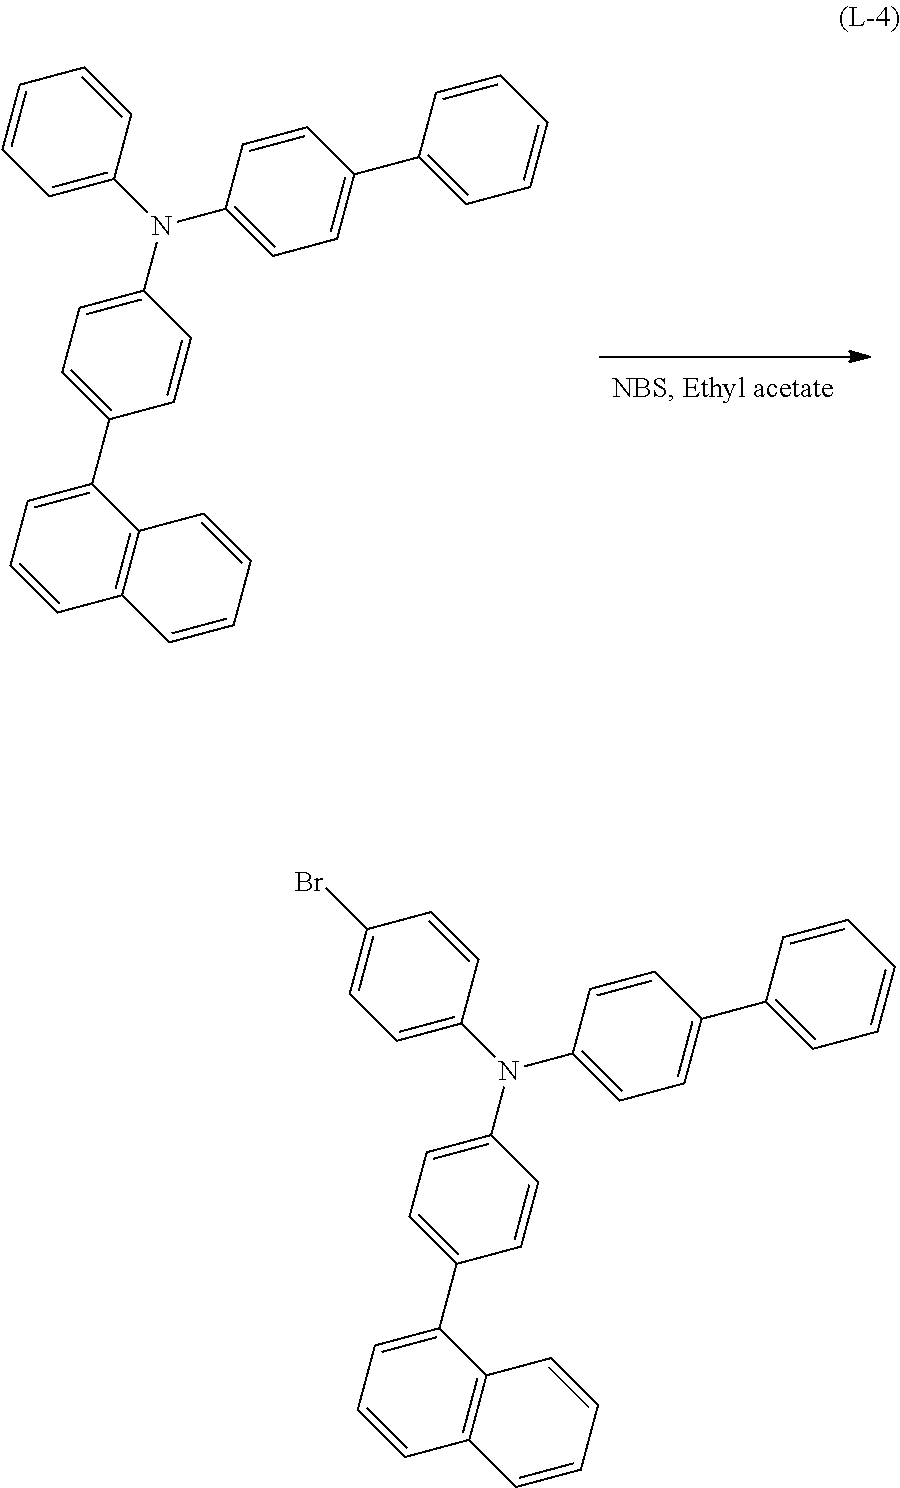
C1=C(N(C2=CC=C(C3=CC=CC=C3)C=C2)C2=CC=C(C3=CC=CC4=C3C=CC=C4)C=C2)C=CC(Br)=C1.C1=C(N(C2=CC=C(C3=CC=CC=C3)C=C2)C2=CC=C(C3=CC=CC4=C3C=CC=C4)C=C2)C=CC=C1
